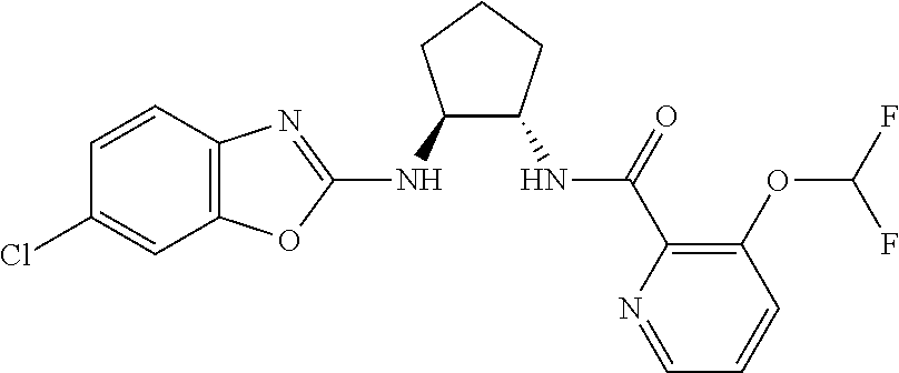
C12=C(C=CC(Cl)=C1)N=C(NC1C(NC(C3=C(OC(F)F)C=CC=N3)=O)CCC1)O2
